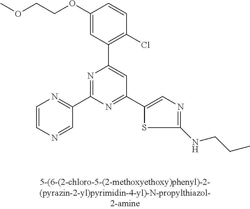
C1(OCCOC)=CC(C2=CC(C3=CN=C(NCCC)S3)=NC(C3=NC=CN=C3)=N2)=C(Cl)C=C1
